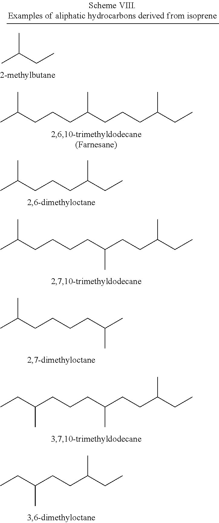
CC(CCCC(C)CCCC(CC)C)C.CC(CCCC(C)CC)C.CC(CCCCC(CCC(CC)C)C)C.CC(CCCCC(C)C)C.C(C(CCCC(CCC(CC)C)C)C)C.C(C(CCC(CC)C)C)C.CC(CC)C
